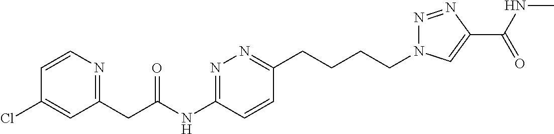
C1(CC(NC2=NN=C(CCCCN3N=NC(C(NC)=O)=C3)C=C2)=O)=NC=CC(Cl)=C1
